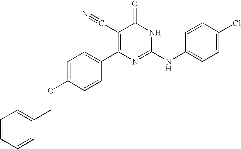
C1=CC(C2=C(C#N)C(=O)NC(NC3=CC=C(Cl)C=C3)=N2)=CC=C1OCC1=CC=CC=C1
